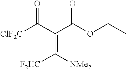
[ClF2C]C(C(C(OCC)=O)=C([NMe2])[F2HC])=O
